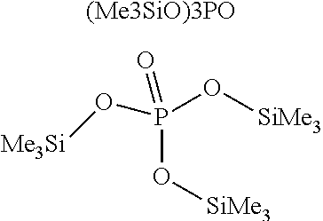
P(O[SiMe3])(O[SiMe3])(=O)O[Me3Si].[(Me3SiO)3PO]
